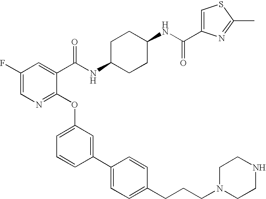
C(CC1=CC=C(C2=CC(OC3=NC=C(F)C=C3C(NC3CCC(NC(=O)C4=CSC(C)=N4)CC3)=O)=CC=C2)C=C1)CN1CCNCC1
